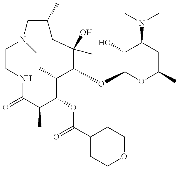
C1CNC(=O)C(C)C(OC(C2CCOCC2)=O)C(C)C(OC2OC(C)CC(N(C)C)C2O)C(O)(C)CC(C)CN1C
